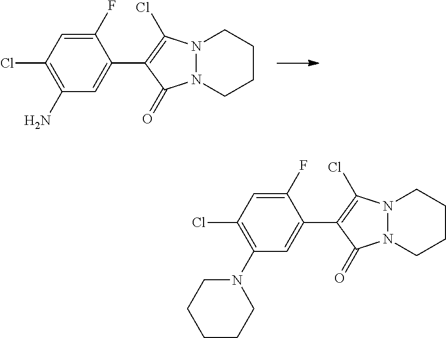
C1(N)=C(Cl)C=C(F)C(C2=C(Cl)N3N(C2=O)CCCC3)=C1.C1(N2CCCCC2)=C(Cl)C=C(F)C(C2=C(Cl)N3N(C2=O)CCCC3)=C1
